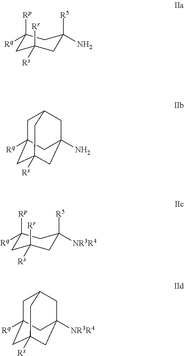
C1([Rp])([Rq])CC([Rr])([Rs])CC([R5])(N)C1.C1C2([Rq])CC3([Rs])CC(N)(CC1C3)C2.C1([Rp])([Rq])CC([Rr])([Rs])CC([R5])([NR3R4])C1.C1C2([Rq])CC3([Rs])CC([NR3R4])(CC1C3)C2
